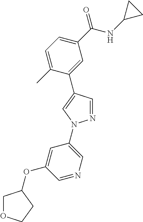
C1=C(C)C(C2=CN(C3=CN=CC(OC4COCC4)=C3)N=C2)=CC(C(NC2CC2)=O)=C1
